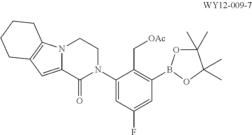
C1(N2CCN3C(=CC4=C3CCCC4)C2=O)=CC(F)=CC(B2OC(C)(C)C(C)(C)O2)=C1C[OAc]
